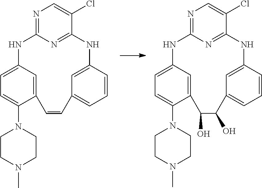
N1=C2N=C(C(Cl)=C1)NC1=CC(=CC=C1)C=CC1=CC(=CC=C1N1CCN(C)CC1)N2.N1=C2N=C(C(Cl)=C1)NC1=CC(=CC=C1)C(O)C(O)C1=CC(=CC=C1N1CCN(C)CC1)N2
